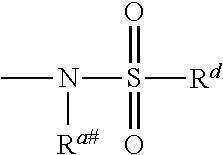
CN(S([Rd])(=O)=O)[Ra#]
